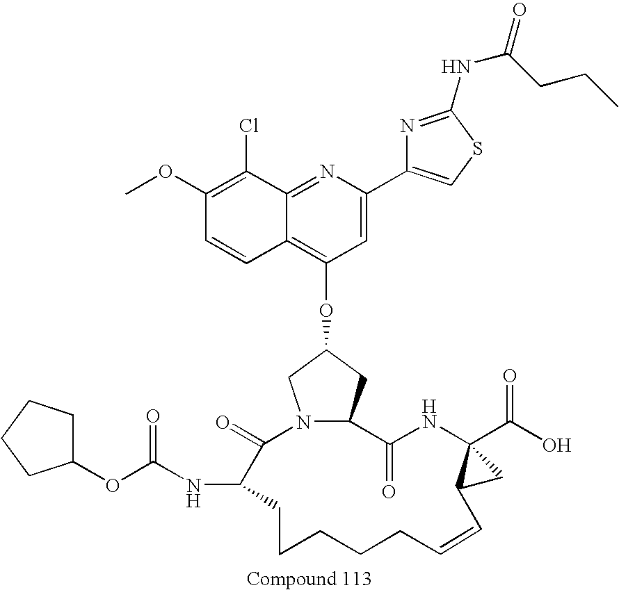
C1(OC)=C(Cl)C2=NC(C3=CSC(NC(CCC)=O)=N3)=CC(OC3CN4C(C3)C(=O)NC3(C(=O)O)C(C3)C=CCCCCCC(NC(OC3CCCC3)=O)C4=O)=C2C=C1
